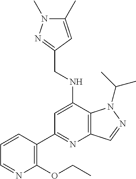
C1=CC(C2=NC3=C(C(NCC4=NN(C)C(C)=C4)=C2)N(C(C)C)N=C3)=C(OCC)N=C1
